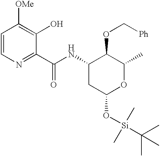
C(C1=NC=CC([OMe])=C1O)(=O)NC1CC(O[Si](C(C)(C)C)(C)C)OC(C)C1OC[Ph]
